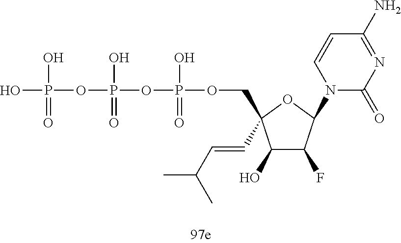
OP(O)(=O)OP(O)(=O)OP(O)(=O)OCC1(C=CC(C)C)C(O)C(F)C(N2C(=O)N=C(N)C=C2)O1
